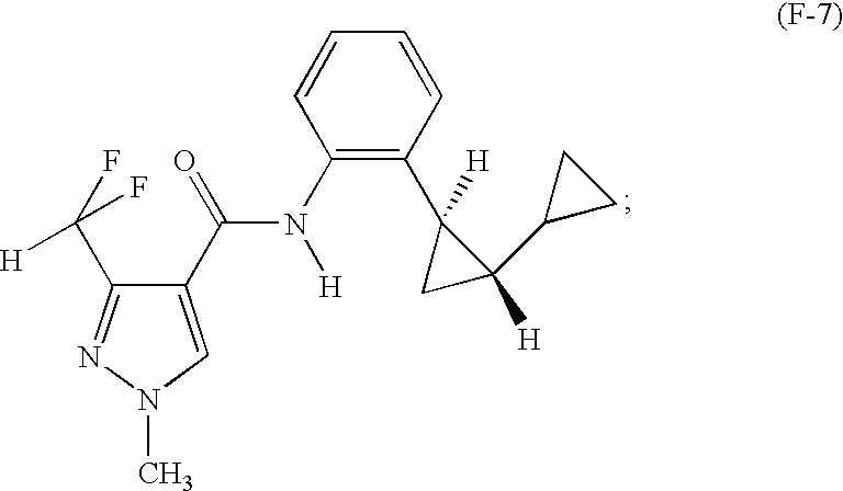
CN1C=C(C(=O)N(C2=C(C3([H])CC3(C3CC3)[H])C=CC=C2)[H])C(C(F)([H])F)=N1
